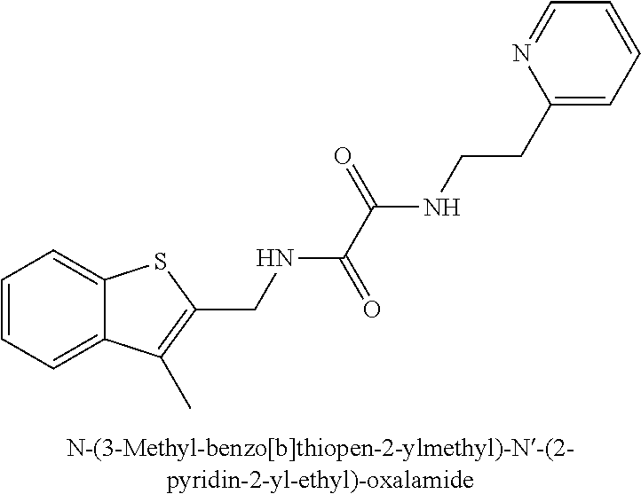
C1=CC=C2C(=C1)SC(CNC(C(NCCC1=CC=CC=N1)=O)=O)=C2C
